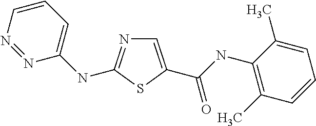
C1=C(C(NC2=C(C)C=CC=C2C)=O)SC(NC2=CC=CN=N2)=N1
